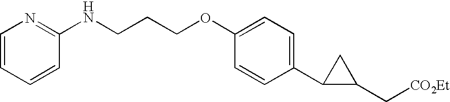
C1=CC=CC(NCCCOC2=CC=C(C3C(C[CO2Et])C3)C=C2)=N1
